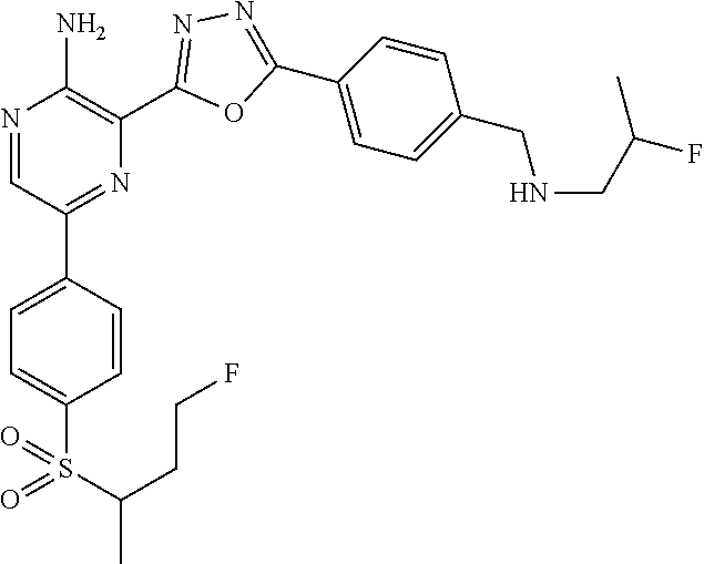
N1=CC(C2=CC=C(S(=O)(C(C)CCF)=O)C=C2)=NC(C2=NN=C(C3=CC=C(CNCC(C)F)C=C3)O2)=C1N
